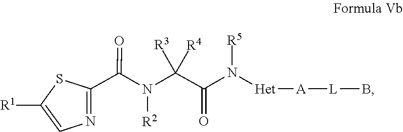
N([R2])(C(=O)C1=NC=C([R1])S1)C(C(N([R5])[Het][A][L]B)=O)([R3])[R4]
